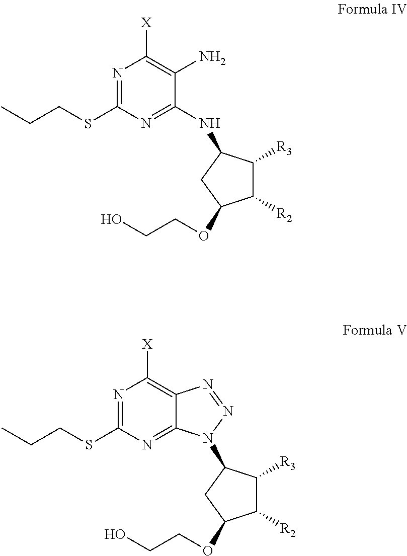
N1=C(SCCC)N=C2C(=C1[X])N=NN2C1C([R3])C([R2])C(OCCO)C1.N1=C(SCCC)N=C(NC2C([R3])C([R2])C(OCCO)C2)C(N)=C1[X]
